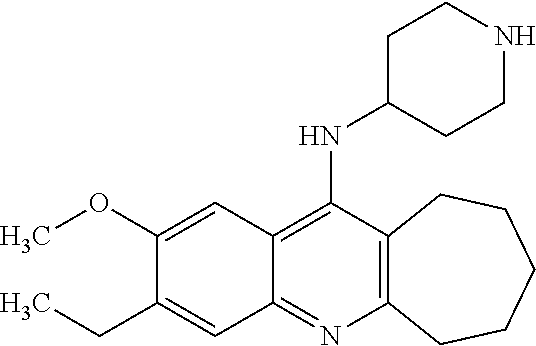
C12=C(C(NC3CCNCC3)=C3C(=N1)C=C(CC)C(OC)=C3)CCCCC2
